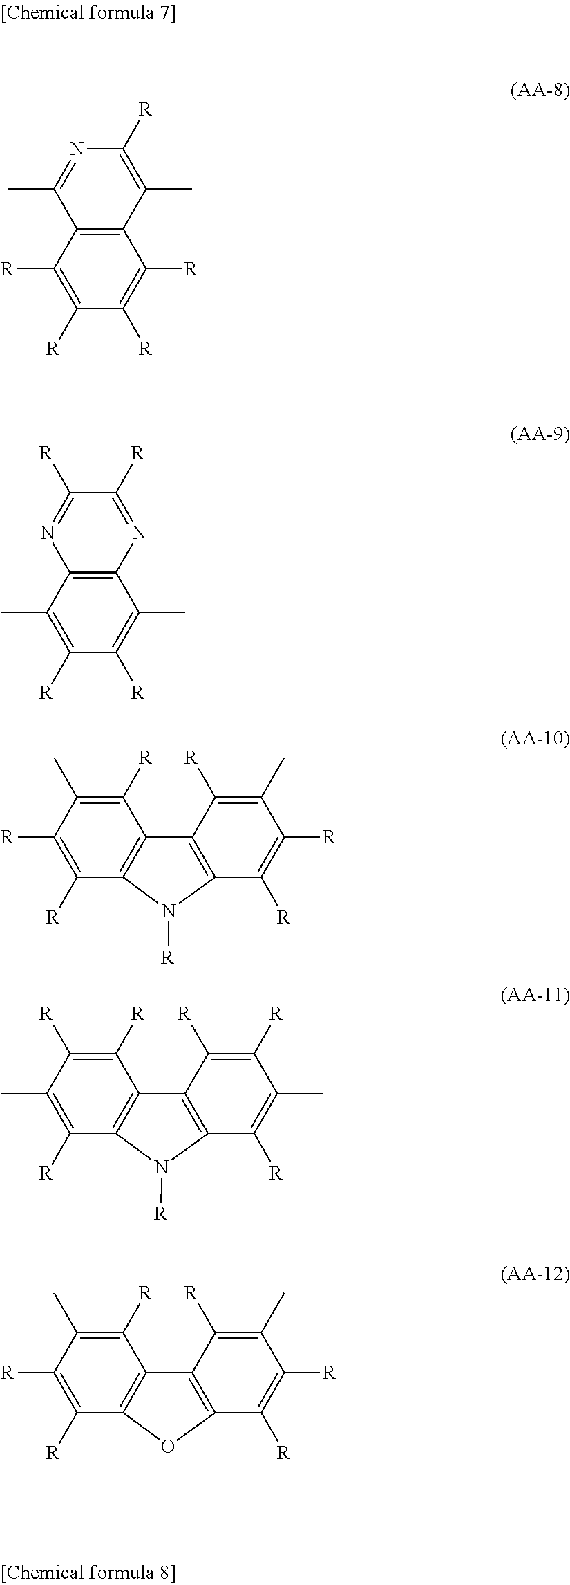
C12=C(C([R])=C([R])C([R])=C1[R])C(C)=NC([R])=C2C.C12=C(C(C)=C([R])C([R])=C1C)N=C([R])C([R])=N2.C1([R])=C(C)C([R])=C([R])C2=C1C1=C(C([R])=C([R])C(C)=C1[R])N2[R].C1([R])=C([R])C(C)=C([R])C2=C1C1=C(C([R])=C(C)C([R])=C1[R])N2[R].C1([R])=C(C)C([R])=C([R])C2=C1C1=C(C([R])=C([R])C(C)=C1[R])O2
